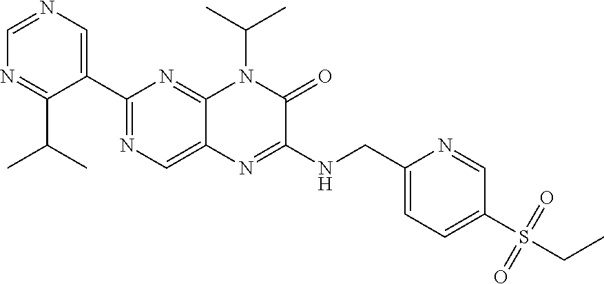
C1=NC=C(C2=NC=C3C(=N2)N(C(C)C)C(=O)C(NCC2=CC=C(S(CC)(=O)=O)C=N2)=N3)C(C(C)C)=N1
